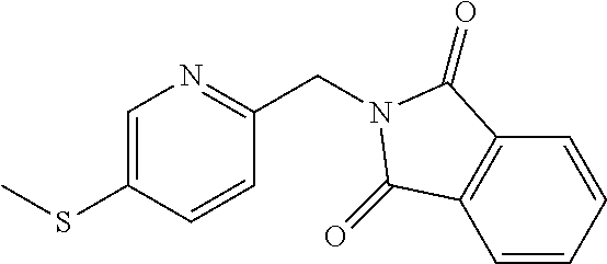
C1=C(SC)C=CC(CN2C(=O)C3=C(C=CC=C3)C2=O)=N1
